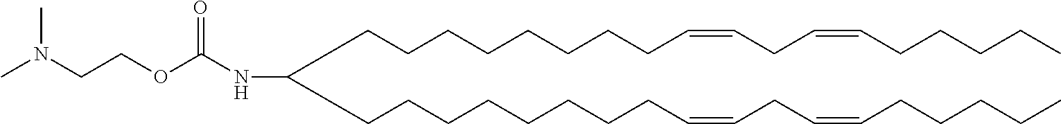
C(CCCCCCCC=CCC=CCCCCC)C(CCCCCCCCC=CCC=CCCCCC)NC(OCCN(C)C)=O
